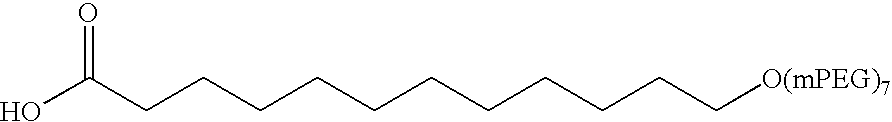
C(CCCCCCCCCCC[O(mPEG)7])(O)=O
